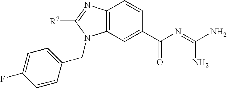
C12=C(C=C(C(N=C(N)N)=O)C=C1)N(CC1=CC=C(F)C=C1)C([R7])=N2
